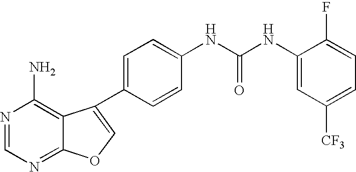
N1=CN=C2C(=C1N)C(C1=CC=C(NC(NC3=CC([CF3])=CC=C3F)=O)C=C1)=CO2
